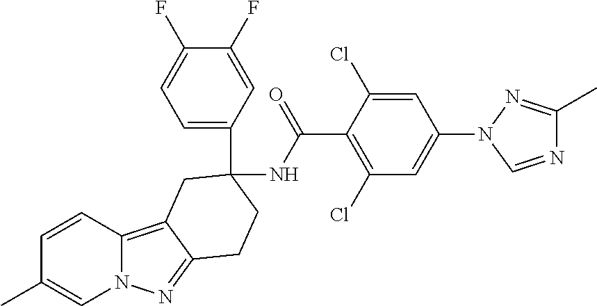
C1=CC(C)=CN2C1=C1C(=N2)CCC(C2=CC=C(F)C(F)=C2)(NC(C2=C(Cl)C=C(N3C=NC(C)=N3)C=C2Cl)=O)C1
